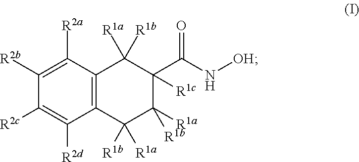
C1([R2a])=C([R2b])C([R2c])=C([R2d])C2=C1C([R1a])([R1b])C(C(N[OH])=O)([R1c])C([R1a])([R1b])C2([R1b])[R1a]
